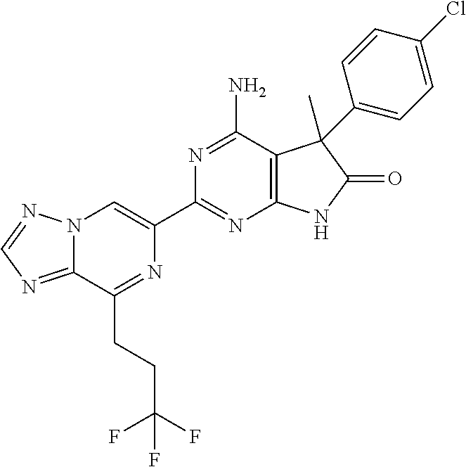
C12=NC=NN1C=C(C1=NC3=C(C(N)=N1)C(C)(C1=CC=C(Cl)C=C1)C(=O)N3)N=C2CCC(F)(F)F
